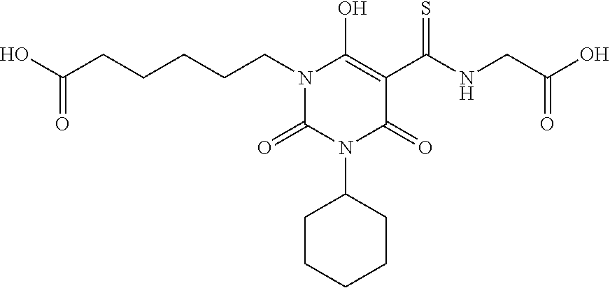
C(N1C(=O)N(C2CCCCC2)C(=O)C(C(NCC(O)=O)=S)=C1O)CCCCC(O)=O
